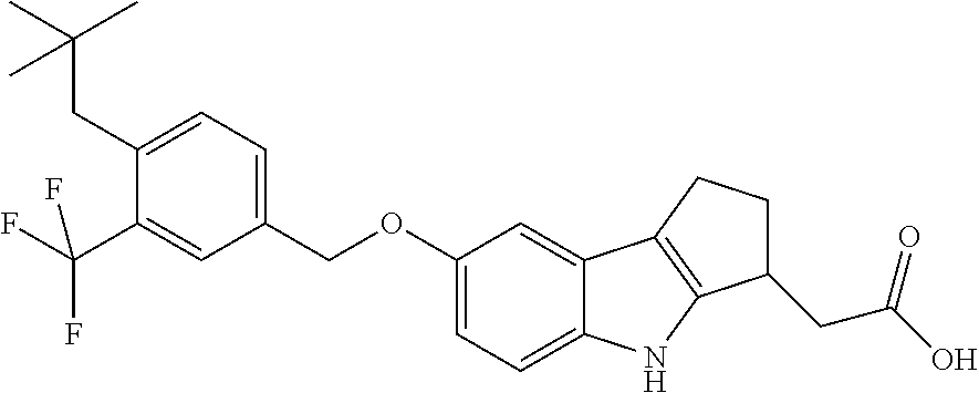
C1=C(CC(C)(C)C)C(C(F)(F)F)=CC(COC2=CC=C3C(=C2)C2=C(N3)C(CC(O)=O)CC2)=C1
